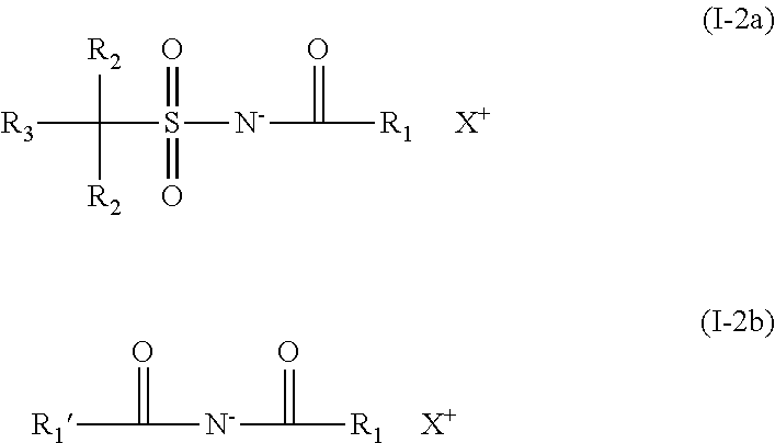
[R3]C([R2])([R2])S([N-]C([R1])=O)(=O)=O.[X+].[R1]C([N-]C([R1])=O)=O.[X+]
